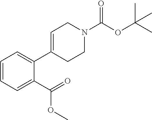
C1=CC=C(C2=CCN(C(OC(C)(C)C)=O)CC2)C(C(=O)OC)=C1
